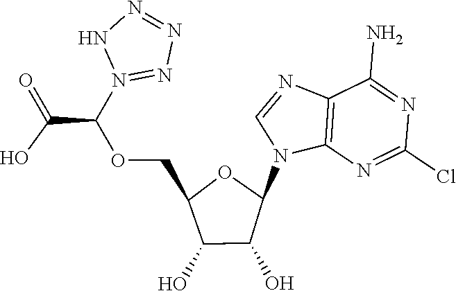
C12=C(N=C(Cl)N=C1N)N(C1OC(COC(C(=O)O)N3=NN=NN3)C(O)C1O)C=N2
